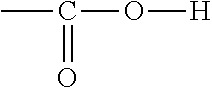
CC(O[H])=O
